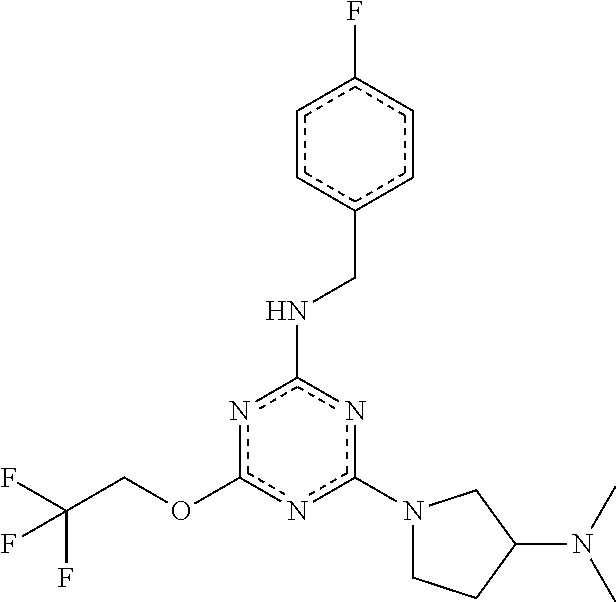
O(c1nc(NCc2ccc(F)cc2)nc(N2CCC(N(C)C)C2)n1)CC(F)(F)F
